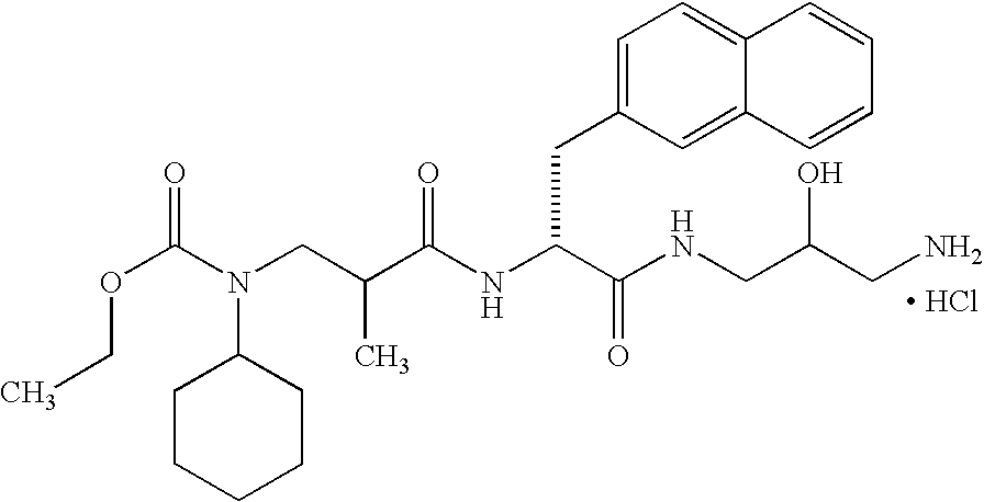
[ HCl].N(C(C(NCC(CN)O)=O)CC1=CC=C2C(=C1)C=CC=C2)C(C(CN(C(OCC)=O)C1CCCCC1)C)=O
